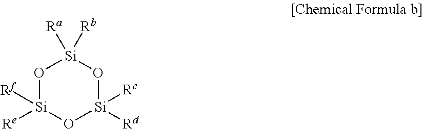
O1[Si]([Re])([Rf])O[Si]([Rd])([Rc])O[Si]1([Rb])[Ra]
